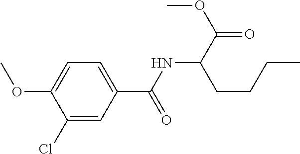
C1=C(C(NC(C(=O)OC)CCCC)=O)C=C(Cl)C(OC)=C1
